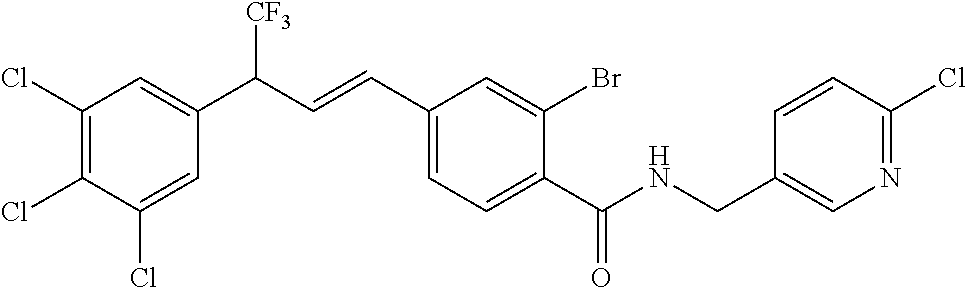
C1(Cl)=C(Cl)C(Cl)=CC(C(C=CC2=CC=C(C(NCC3=CN=C(Cl)C=C3)=O)C(Br)=C2)[CF3])=C1
